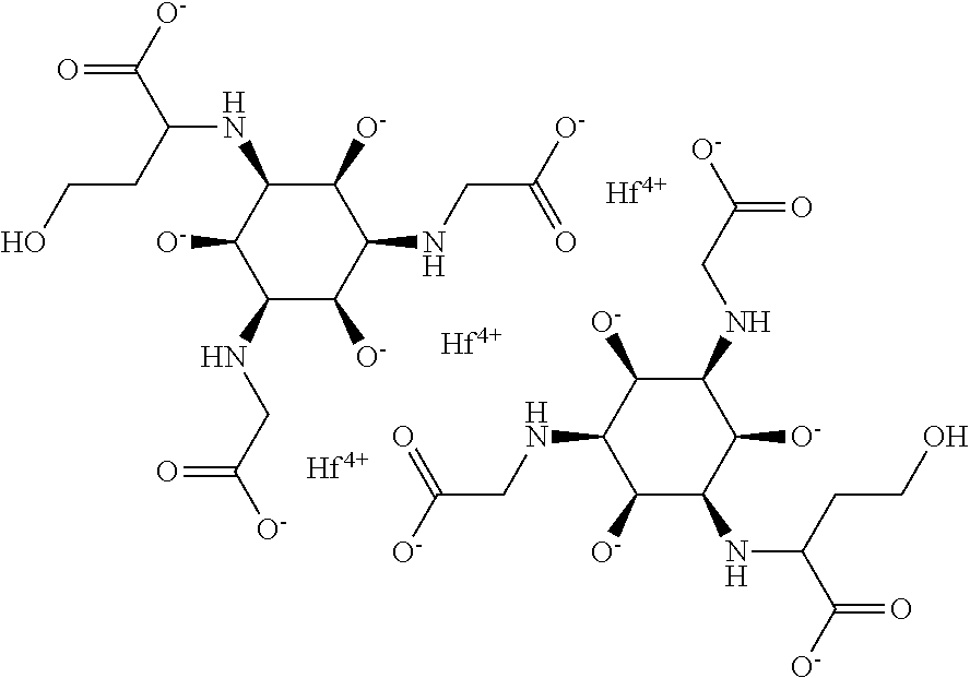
[Hf].[Hf].[Hf].O=C(C(NC1C([O-])C(NCC([O-])=O)C([O-])C(NCC([O-])=O)C1[O-])CCO)[O-].O=C([O-])CNC1C([O-])C(NCC([O-])=O)C([O-])C(NC(CCO)C(=O)[O-])C1[O-]
